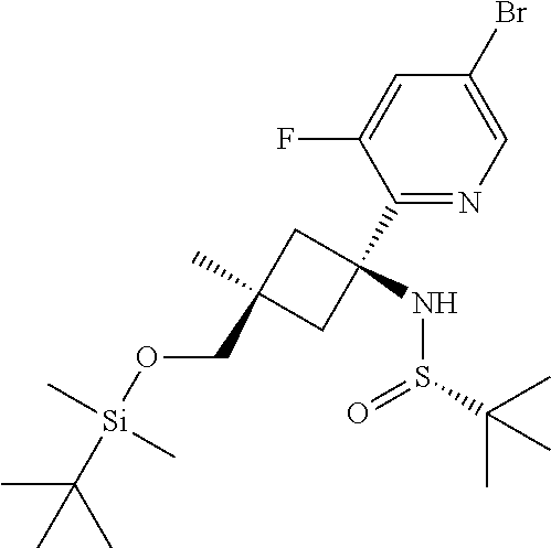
C1(C2(NS(C(C)(C)C)=O)CC(C)(CO[Si](C)(C)C(C)(C)C)C2)=NC=C(Br)C=C1F
